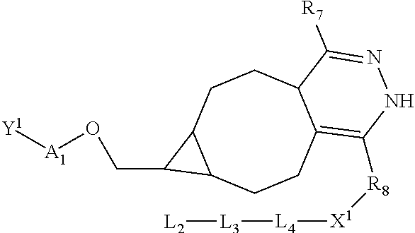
C12C(CCC3=C([R8][X1][L4][L3][L2])NN=C([R7])C3CC1)C2CO[A1][Y1]
